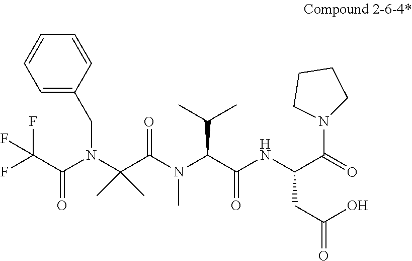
FC(C(=O)N(C(C(N(C)C(C(=O)NC(CC(O)=O)C(N1CCCC1)=O)C(C)C)=O)(C)C)CC1=CC=CC=C1)(F)F
